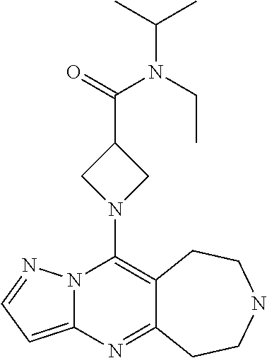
N12C(=CC=N1)N=C1C(=C2N2CC(C(=O)N(CC)C(C)C)C2)CCNCC1
